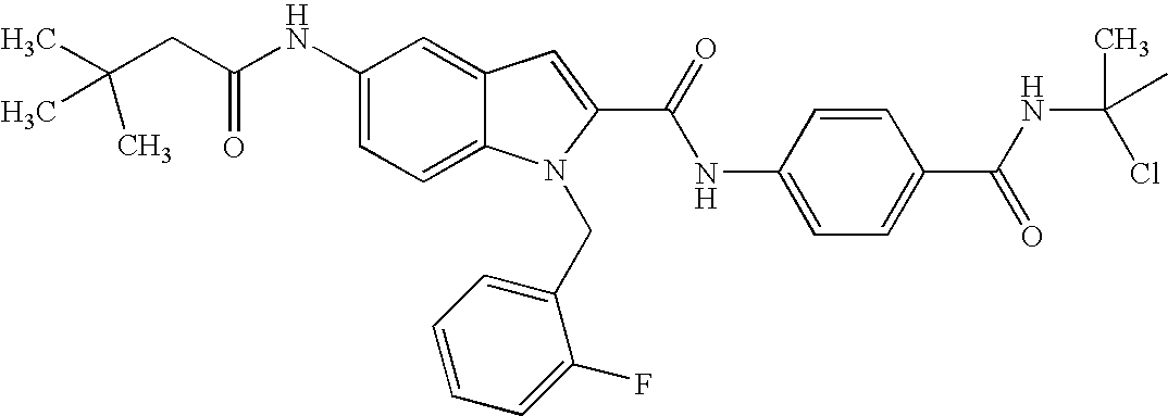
C(CC(NC1=CC=C2C(=C1)C=C(C(NC1=CC=C(C(=O)NC(C)(Cl)C)C=C1)=O)N2CC1=CC=CC=C1F)=O)(C)(C)C
